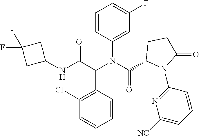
C1=CC(C(C(NC2CC(F)(F)C2)=O)N(C(=O)C2N(C3=NC([NC])=CC=C3)C(=O)CC2)C2=CC(F)=CC=C2)=C(Cl)C=C1
